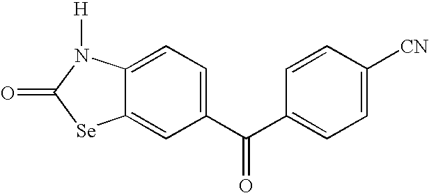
C12=CC(C(C3=CC=C([CN])C=C3)=O)=CC=C1N([H])C(=O)[Se]2
